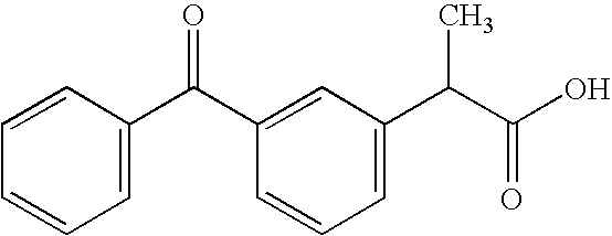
C1=CC=CC=C1C(C1=CC(C(C(O)=O)C)=CC=C1)=O
